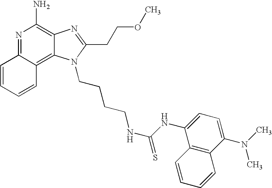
N1=C2C(=C3C(=C1N)N=C(CCOC)N3CCCCNC(=S)NC1=CC=C(N(C)C)C3=C1C=CC=C3)C=CC=C2
